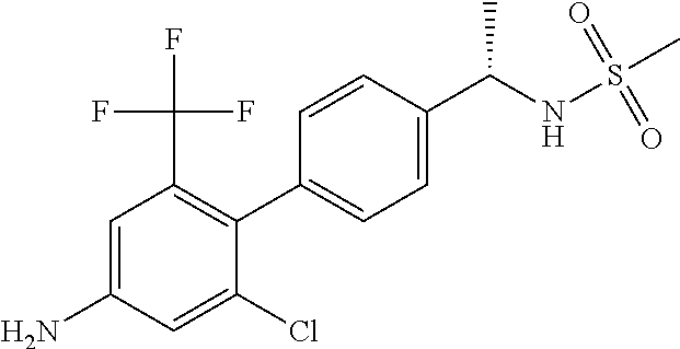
C1=CC(C(NS(=O)(C)=O)C)=CC=C1C1=C(C(F)(F)F)C=C(N)C=C1Cl
